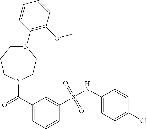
C(=O)(C1=CC=CC(S(NC2=CC=C(Cl)C=C2)(=O)=O)=C1)N1CCN(C2=C(OC)C=CC=C2)CCC1
